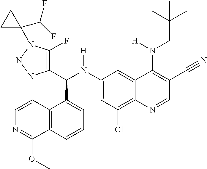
C1(N(C(C2=C(F)N(C3(C(F)F)CC3)NN2)C2=CC=CC3=C2C=CN=C3OC)[H])=CC(Cl)=C2C(=C1)C(N(CC(C)(C)C)[H])=C(C#N)C=N2
